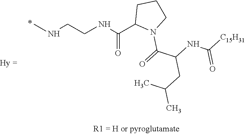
N(CCNC(C1N(C(C(NC([C15H31])=O)CC(C)C)=O)CCC1)=O)C
